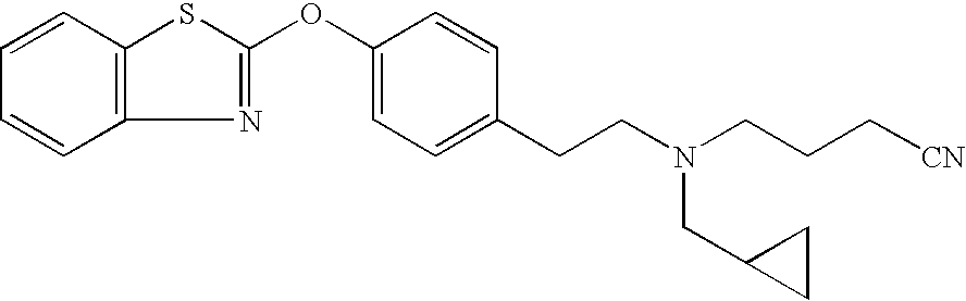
C1=CC2=C(C=C1)N=C(OC1=CC=C(CCN(CCC[CN])CC3CC3)C=C1)S2
